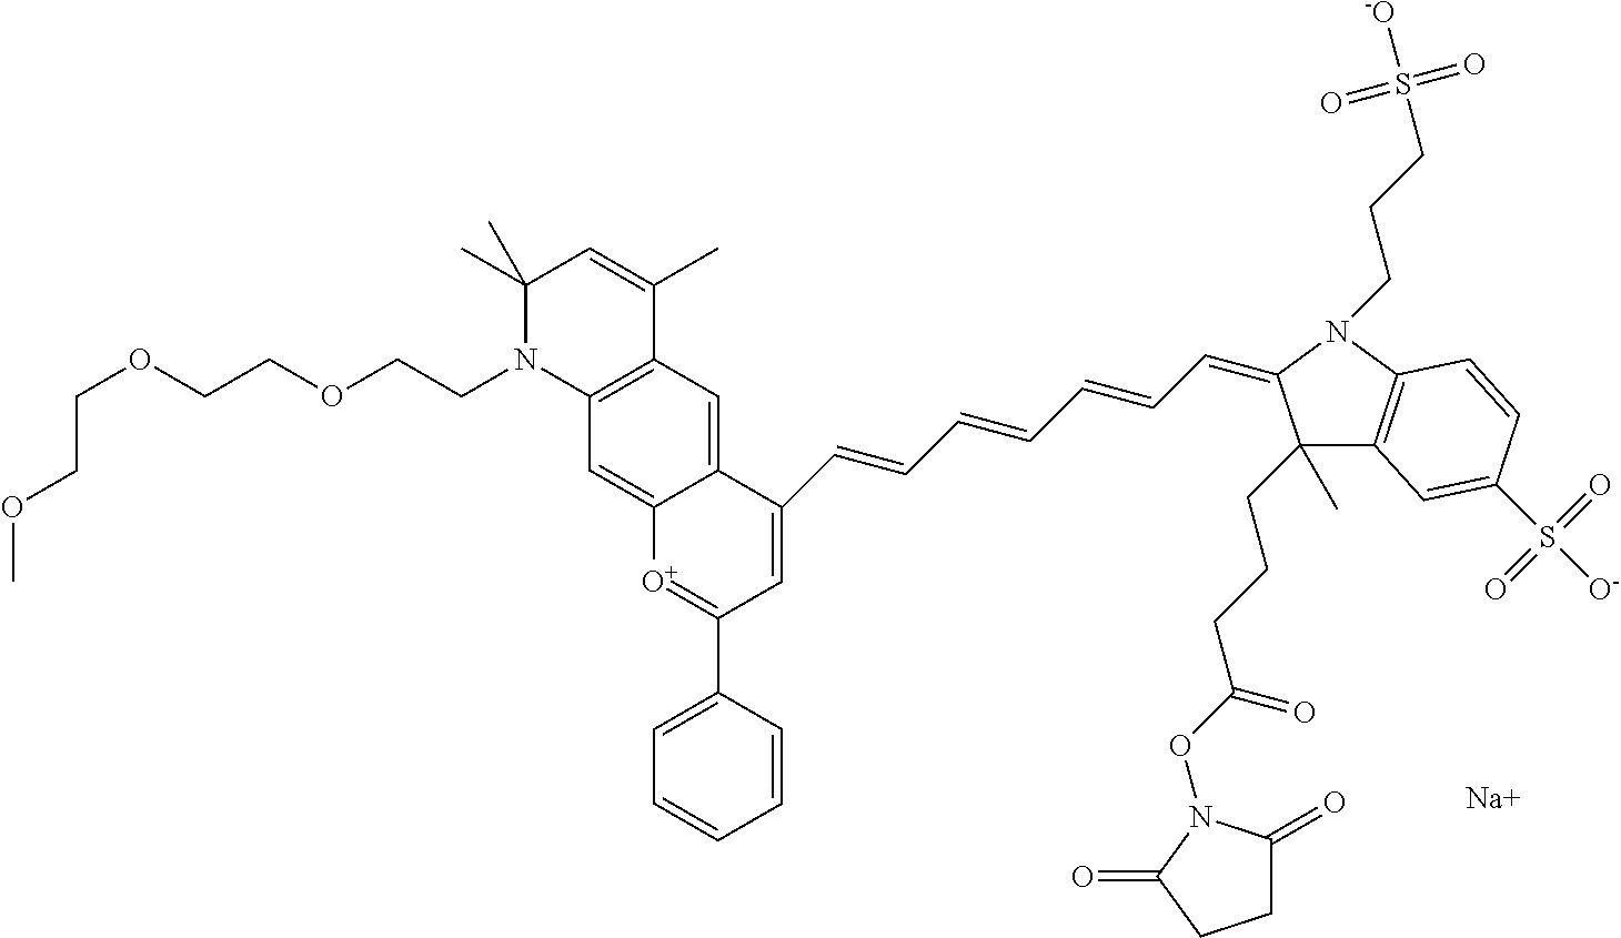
C1=C2C(=CC3=C1N(CCOCCOCCOC)C(C)(C)C=C3C)C(C=CC=CC=CC=C1C(C)(CCCC(ON3C(=O)CCC3=O)=O)C3=C(N1CCCS([-O])(=O)=O)C=CC(S([O-])(=O)=O)=C3)=CC(C1=CC=CC=C1)=[O+]2.[Na]
